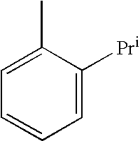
C1=C([Pr])C(C)=CC=C1
